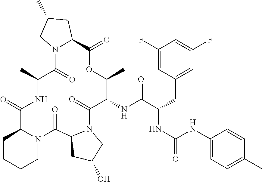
C1(NC(C(CC2=CC(F)=CC(F)=C2)NC(=O)NC2=CC=C(C)C=C2)=O)C(=O)N2C(C(=O)N3C(C(=O)NC(C)C(=O)N4C(C(=O)OC1C)CC(C)C4)CCCC3)CC(O)C2
